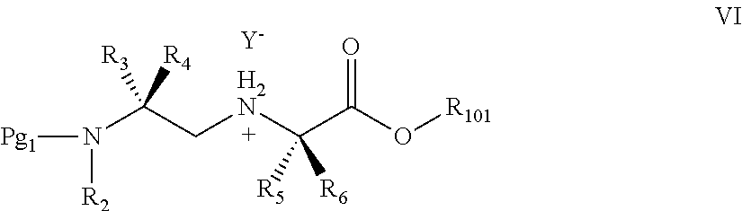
[Pg1]N([R2])C(C[H2N]C(C(O[R101])=O)([R5])[R6])([R4])[R3].[Y]
